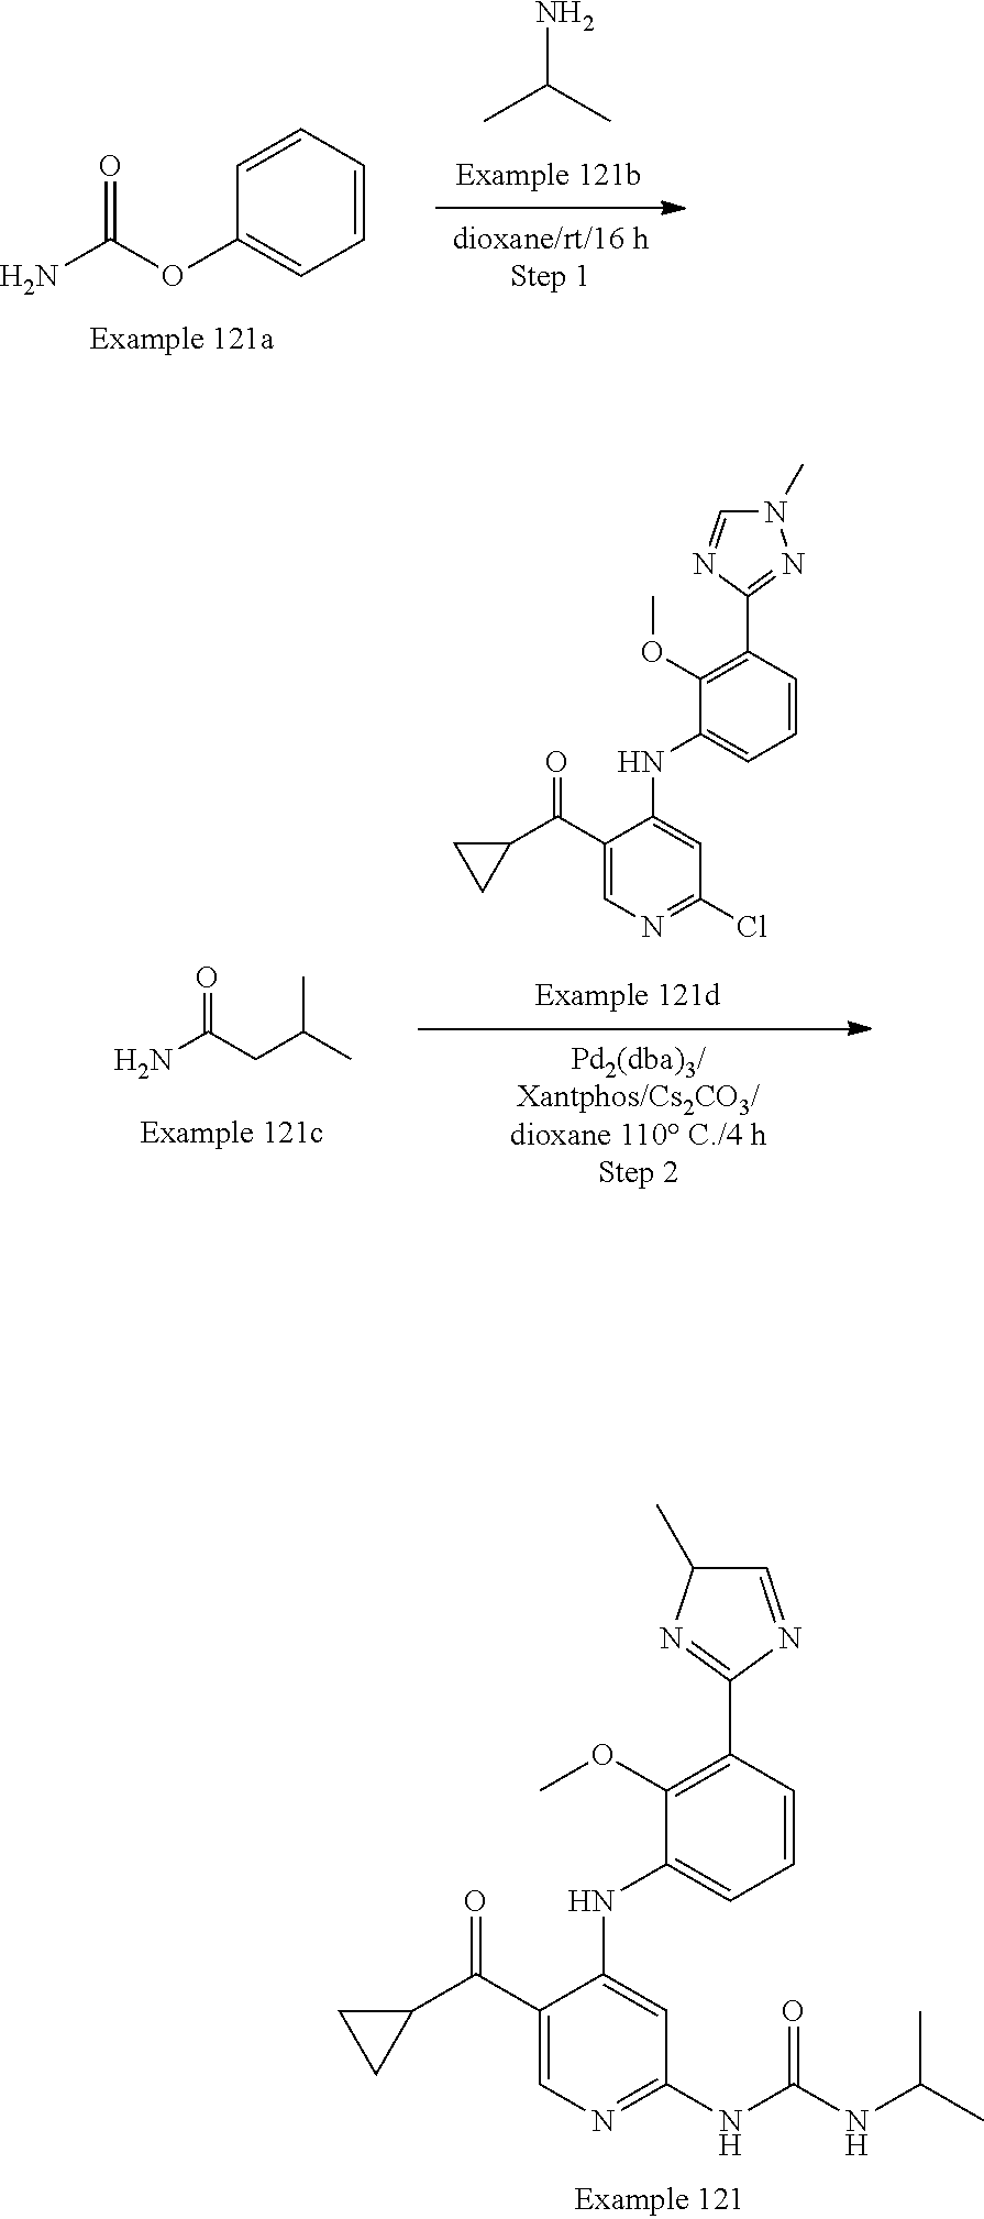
C1(OC(N)=O)=CC=CC=C1.CC(C)N.NC(CC(C)C)=O.C1=C(C(C2CC2)=O)C(NC2=CC=CC(C3=NN(C)C=N3)=C2OC)=CC(Cl)=N1.C1=C(C(C2CC2)=O)C(NC2=CC=CC(C3=NC(C)C=N3)=C2OC)=CC(NC(NC(C)C)=O)=N1
